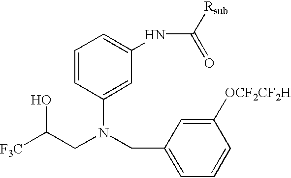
C1=CC(N(CC2=CC=CC([OCF2CF2H])=C2)CC([F3C])O)=CC(NC([Rsub])=O)=C1
